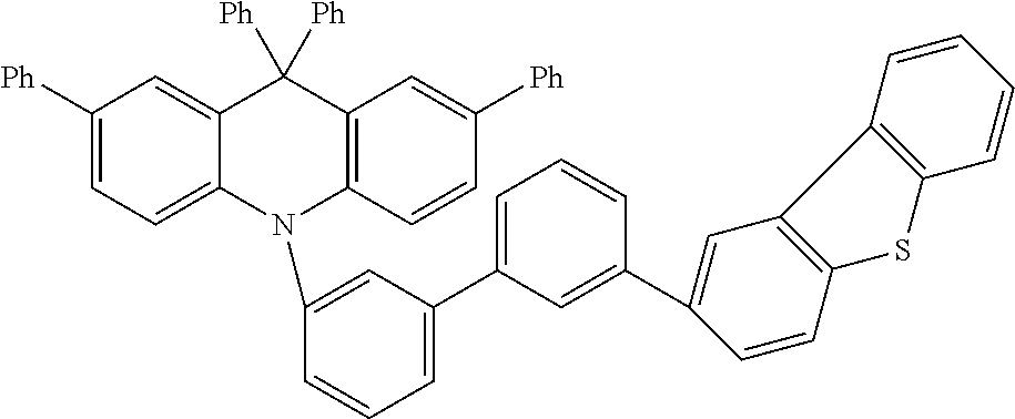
C1([Ph])=CC=C2C(=C1)C([Ph])([Ph])C1=C(N2C2=CC(C3=CC=CC(C4=CC5=C(C=C4)SC4=C5C=CC=C4)=C3)=CC=C2)C=CC([Ph])=C1
